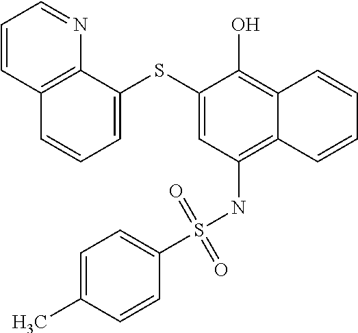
C1=C(SC2=CC(NS(C3=CC=C(C)C=C3)(=O)=O)=C3C(=C2O)C=CC=C3)C2=C(C=C1)C=CC=N2
